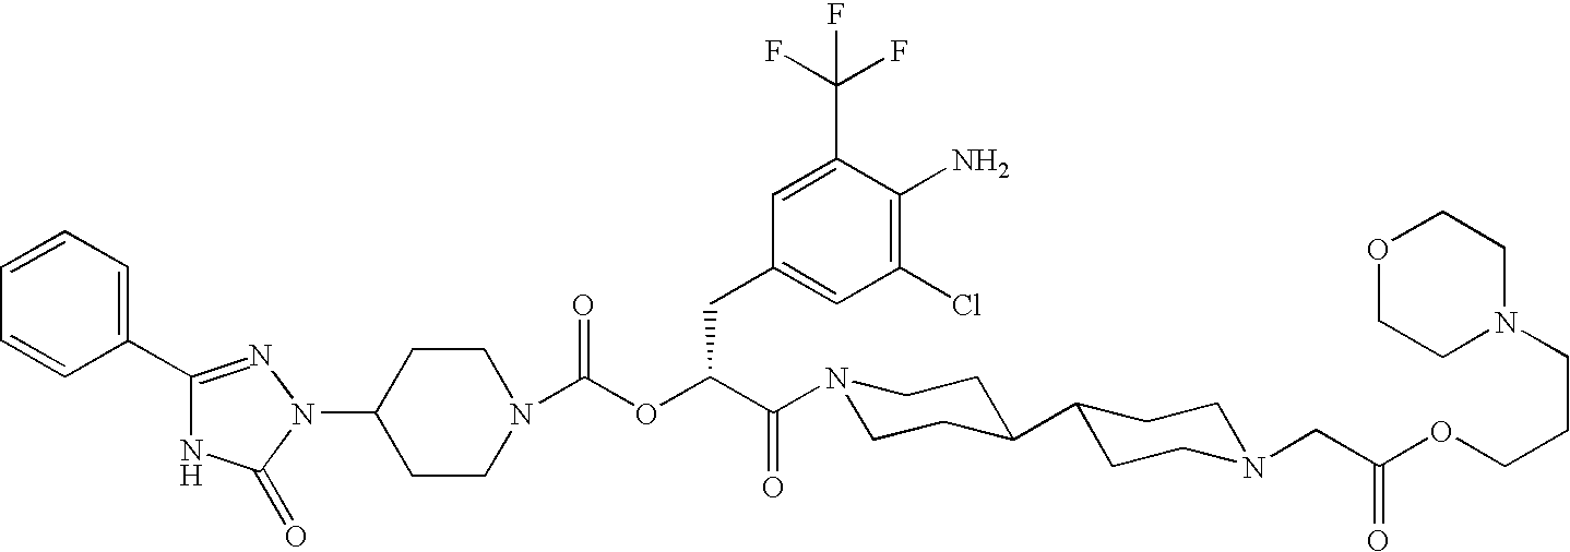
C1(N2C(=O)NC(C3=CC=CC=C3)=N2)CCN(C(OC(C(N2CCC(C3CCN(CC(OCCCN4CCOCC4)=O)CC3)CC2)=O)CC2=CC(Cl)=C(N)C(C(F)(F)F)=C2)=O)CC1
